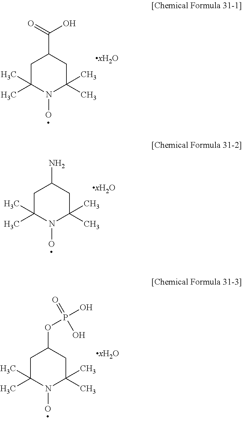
C1C(C)(C)N(O)C(C)(C)CC1C(=O)O.C1C(C)(C)N(O)C(C)(C)CC1N.C1C(C)(C)N(O)C(C)(C)CC1OP(O)(=O)O
